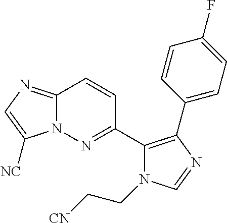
N12C(=NC=C1[NC])C=CC(C1=C(C3=CC=C(F)C=C3)N=CN1CC[CN])=N2
